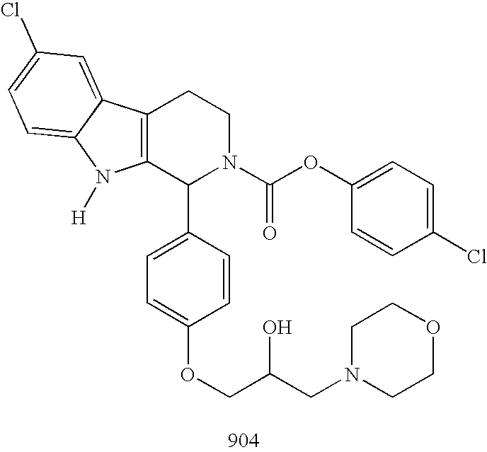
C12=C(C(C3=CC=C(OCC(CN4CCOCC4)O)C=C3)N(C(OC3=CC=C(Cl)C=C3)=O)CC1)N([H])C1=CC=C(Cl)C=C21
